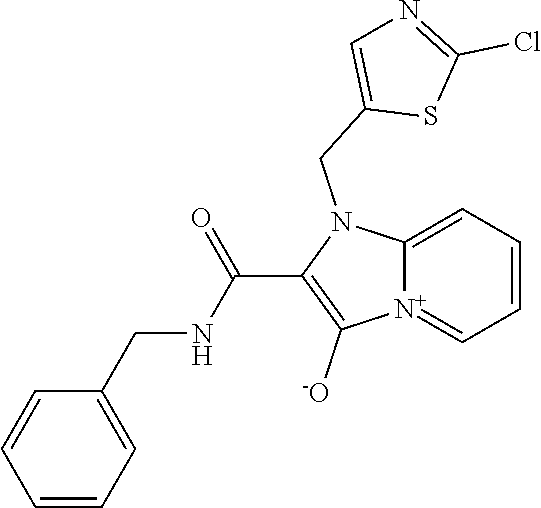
[N+]12=CC=CC=C1N(CC1=CN=C(Cl)S1)C(C(NCC1=CC=CC=C1)=O)=C2[-O]
